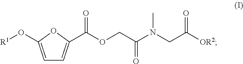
C1=C(O[R1])OC(C(OCC(N(CC([OR2])=O)C)=O)=O)=C1
